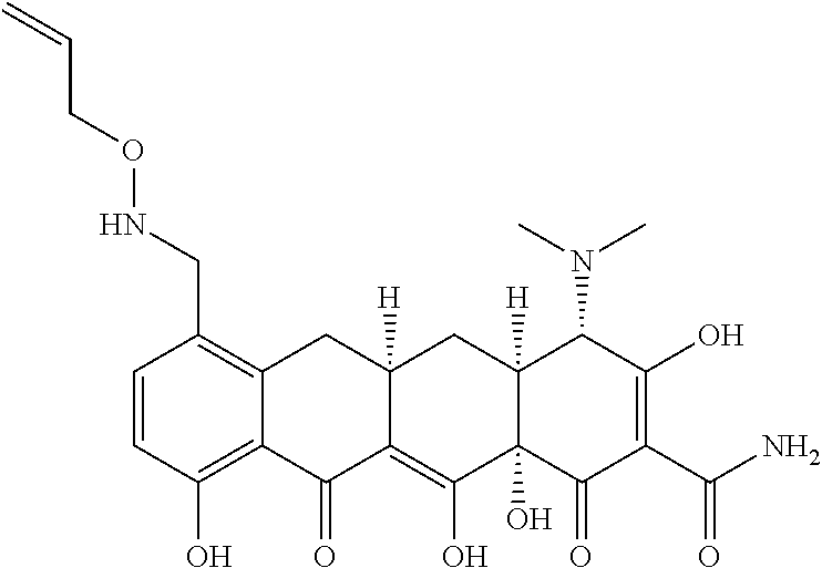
C1=CC(O)=C2C(=C1CNOCC=C)CC1([H])C(=C(O)C3(O)C([H])(C1)C(N(C)C)C(O)=C(C(=O)N)C3=O)C2=O
